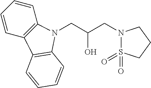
C1=CC2=C(C=C1)N(CC(O)CN1S(=O)(=O)CCC1)C1=C2C=CC=C1
